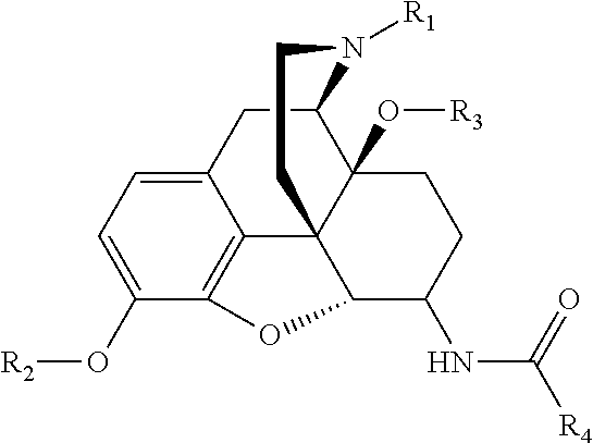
C1(O[R2])=CC=C2C3=C1OC1C34C(O[R3])(C(C2)N([R1])CC4)CCC1NC([R4])=O
